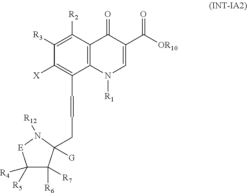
C1([R3])=C([R2])C2=C(C(C=CCC3([G])C([R6])([R7])C([R5])([R4])[E]N3[R12])=C1[X])N([R1])C=C(C([OR10])=O)C2=O
